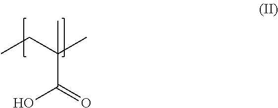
CCC(C)(C(=O)O)C
